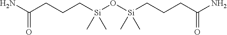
NC(CCC[Si](O[Si](CCCC(N)=O)(C)C)(C)C)=O
